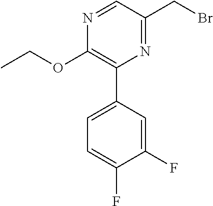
N1=C(CBr)C=NC(OCC)=C1C1=CC=C(F)C(F)=C1
